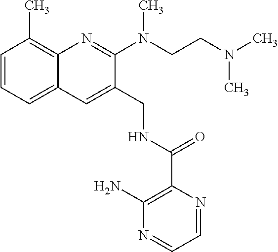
C1=CC=C2C(=C1C)N=C(N(CCN(C)C)C)C(CNC(C1=C(N)N=CC=N1)=O)=C2
